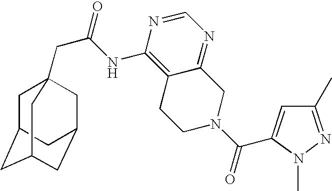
C1C2CC3CC(CC1(CC(=O)NC1=C4C(=NC=N1)CN(C(=O)C1=CC(C)=NN1C)CC4)C3)C2
